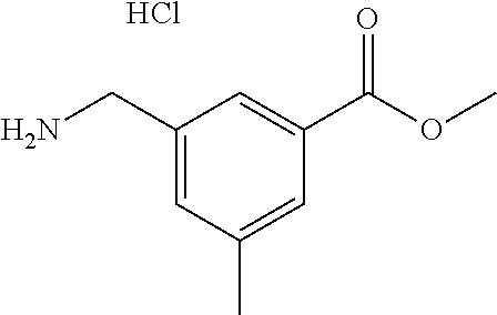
NCC1=CC(C)=CC(C(OC)=O)=C1.Cl
